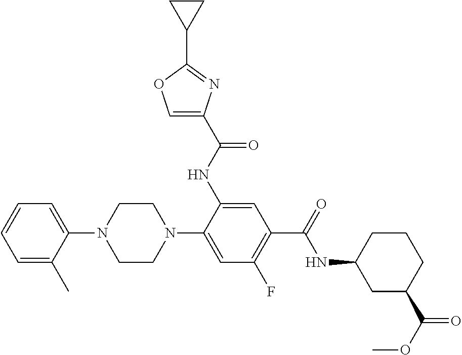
C1=C(C)C(N2CCN(C3=CC(F)=C(C(NC4CC(C(OC)=O)CCC4)=O)C=C3NC(C3=COC(C4CC4)=N3)=O)CC2)=CC=C1
